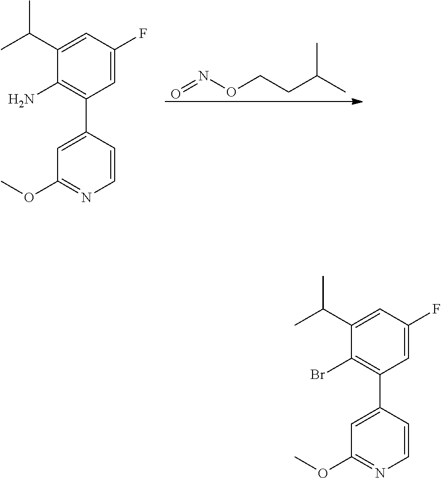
O=NOCCC(C)C.C1(C(C)C)=CC(F)=CC(C2=CC(OC)=NC=C2)=C1N.C1(C(C)C)=CC(F)=CC(C2=CC(OC)=NC=C2)=C1Br
